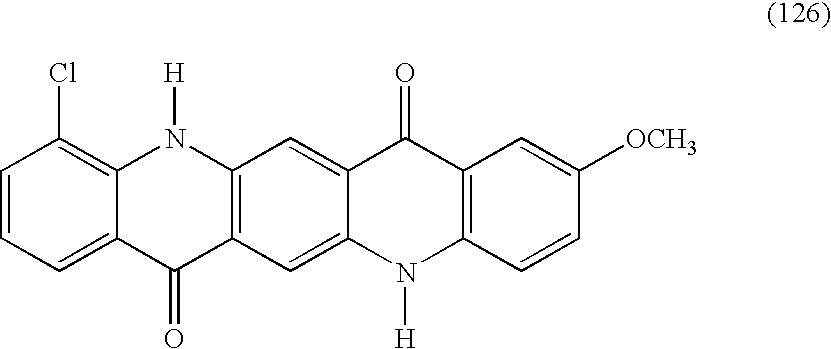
C1=CC=C2C(=C1Cl)N([H])C1=C(C2=O)C=C2C(=C1)C(=O)C1=C(N2[H])C=CC([OCH3])=C1
